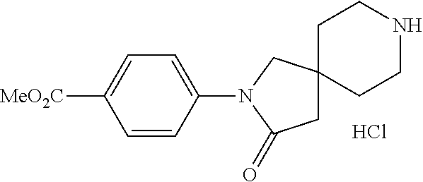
C1C2(CN(C3=CC=C([MeO2C])C=C3)C1=O)CCNCC2.Cl
